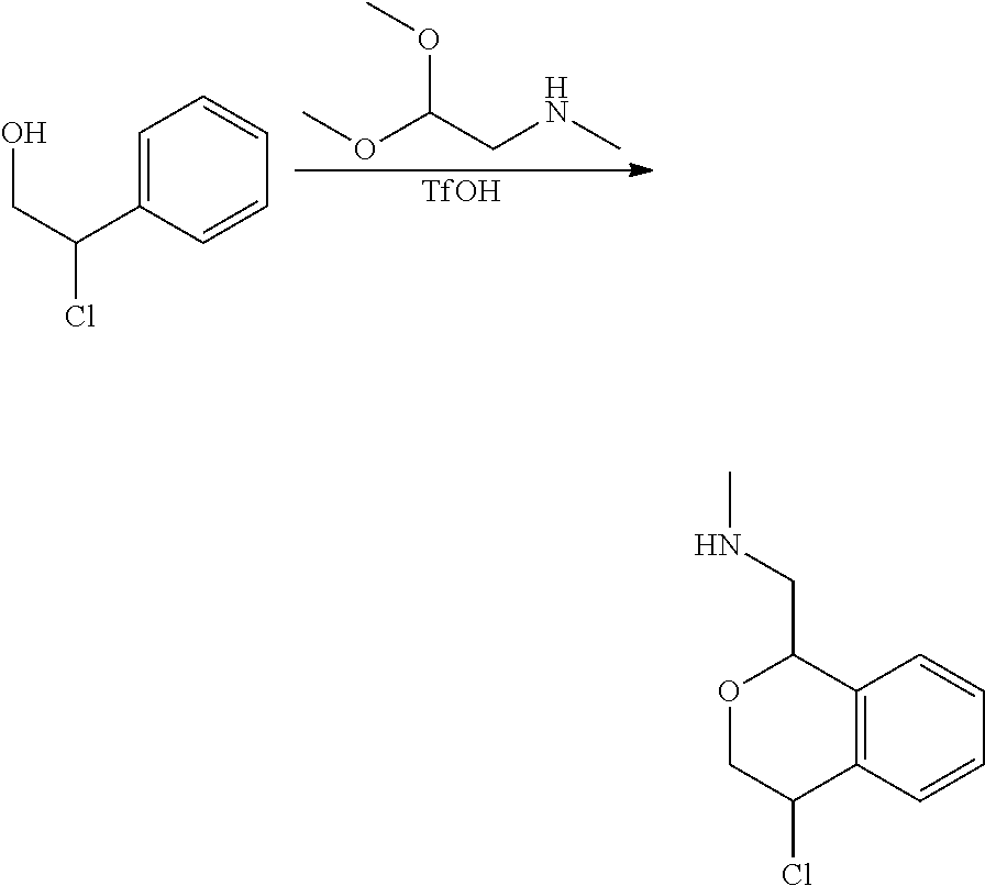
C12=C(C=CC=C1)C(Cl)COC2CNC.C1=C(C(Cl)CO)C=CC=C1.O(C(OC)CNC)C.[TfOH]
